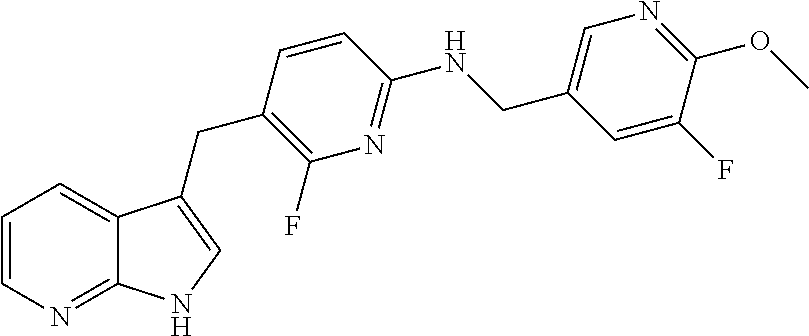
C1=CN=C2C(=C1)C(CC1=C(F)N=C(NCC3=CN=C(OC)C(F)=C3)C=C1)=CN2
